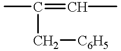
CC(=CC)C[C6H5]
